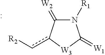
N1([R1])C(=[W2])c(c[R2])[W3]C1=[W1]
